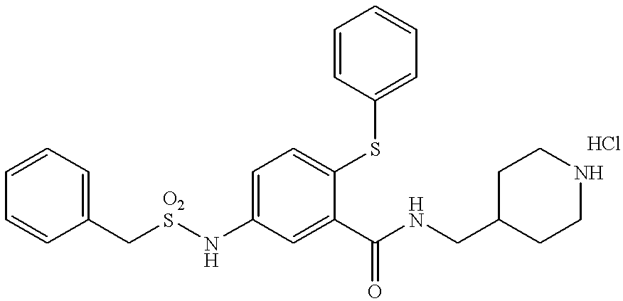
C1=CC=CC(C[O2S]NC2=CC=C(SC3=CC=CC=C3)C(C(NCC3CCNCC3)=O)=C2)=C1
